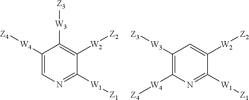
C1=C([W4][Z4])C([W3][Z3])=C([W2][Z2])C([W1][Z1])=N1.N1=C([W1][Z1])C([W2][Z2])=CC([W3][Z3])=C1[W4][Z4]
